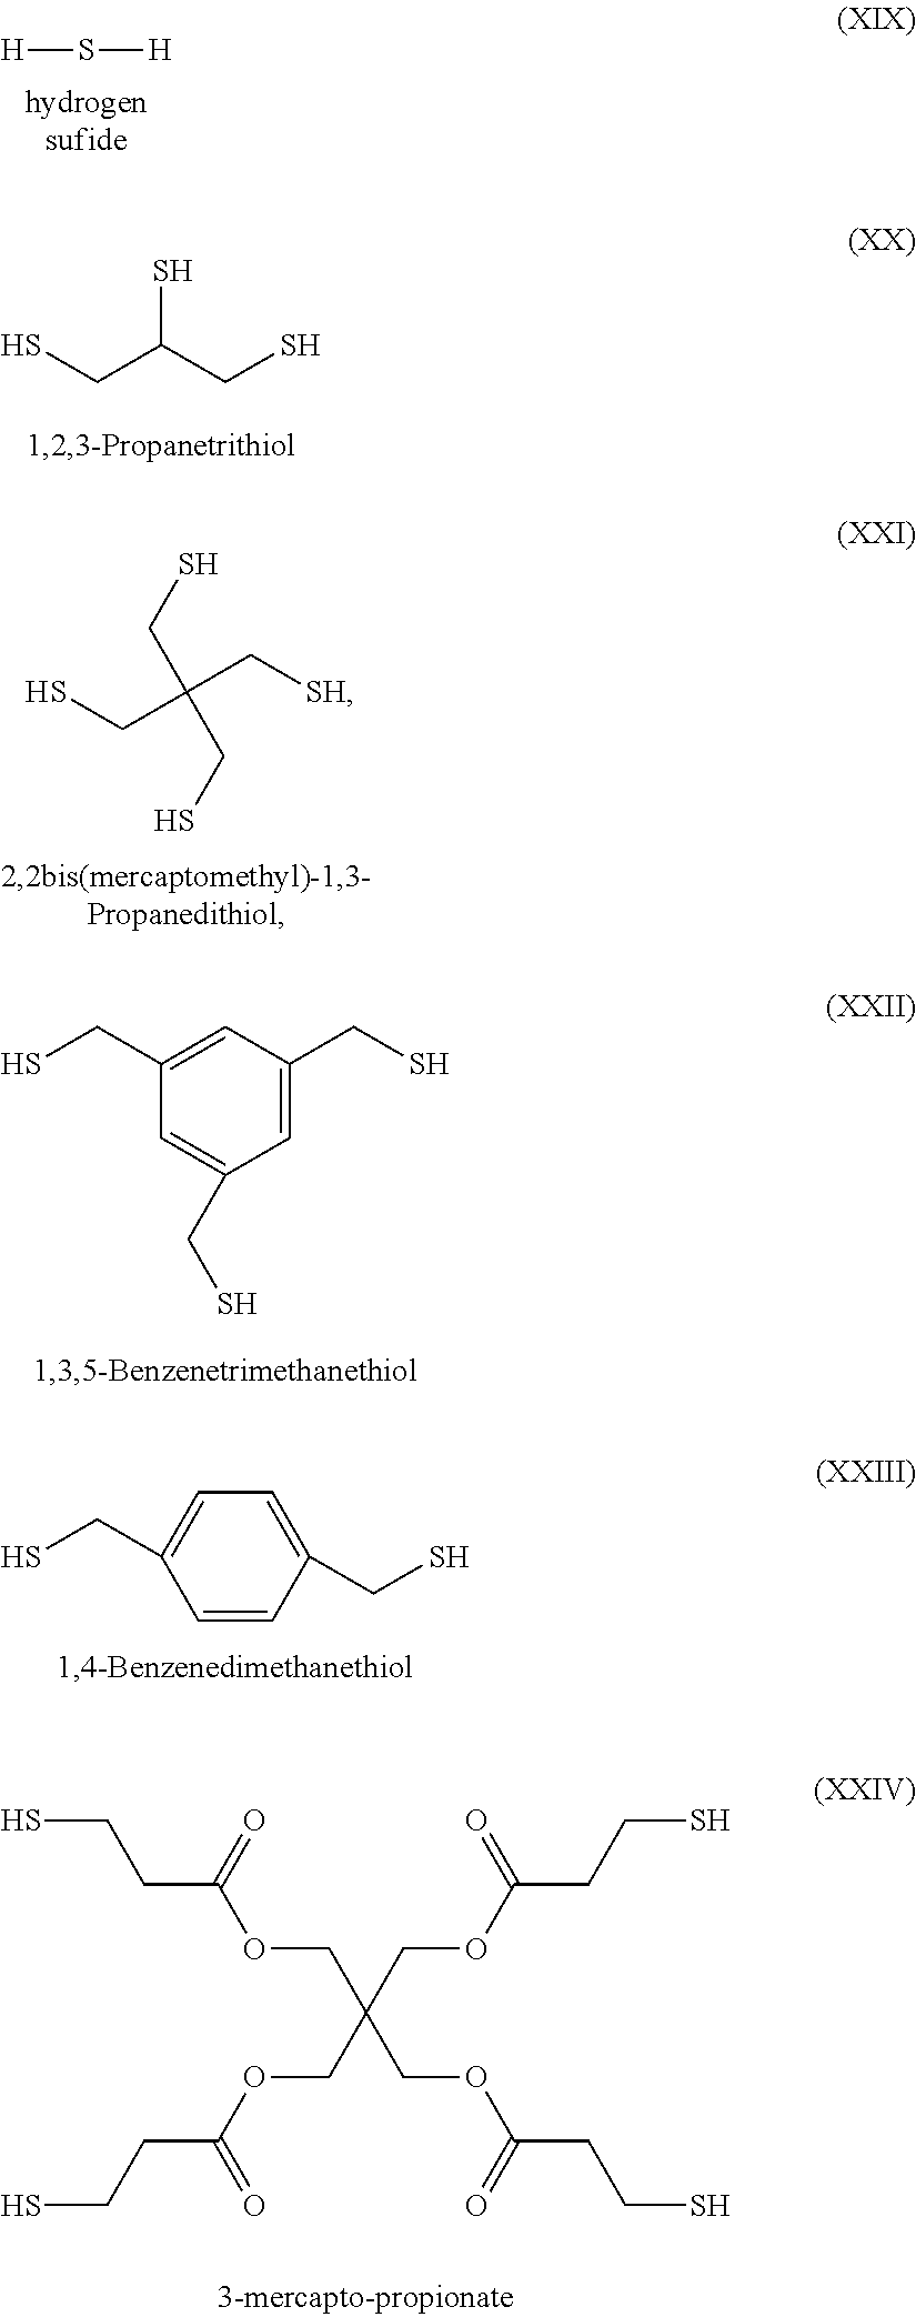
[H]S[H].SCC(CS)S.SCC(CS)(CS)C[SH].C1=C(CS)C=C(CS)C=C1CS.C1=CC(CS)=CC=C1CS.O(CC(COC(CCS)=O)(COC(CCS)=O)COC(CCS)=O)C(CCS)=O
